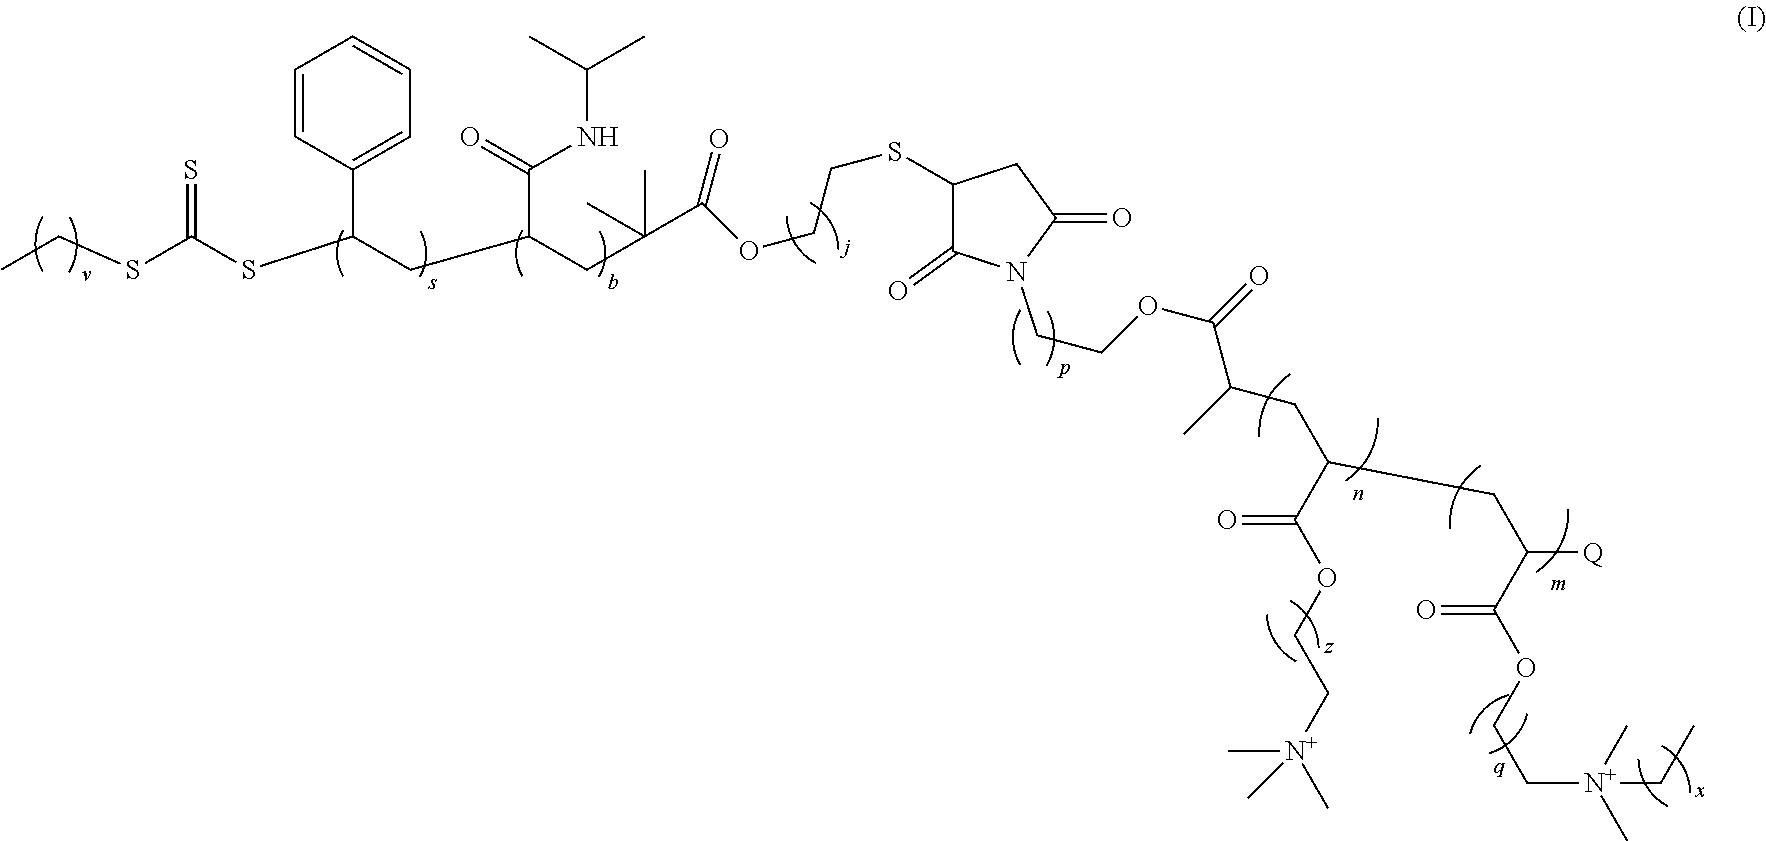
CCSC(SC(CC(CC(C(OCCSC1C(=O)N(CCOC(=O)C(C)CC(CC([Q])C(=O)OCC[N+](C)(C)CC)C(OCC[N+](C)(C)C)=O)C(=O)C1)=O)(C)C)C(=O)NC(C)C)C1=CC=CC=C1)=S
